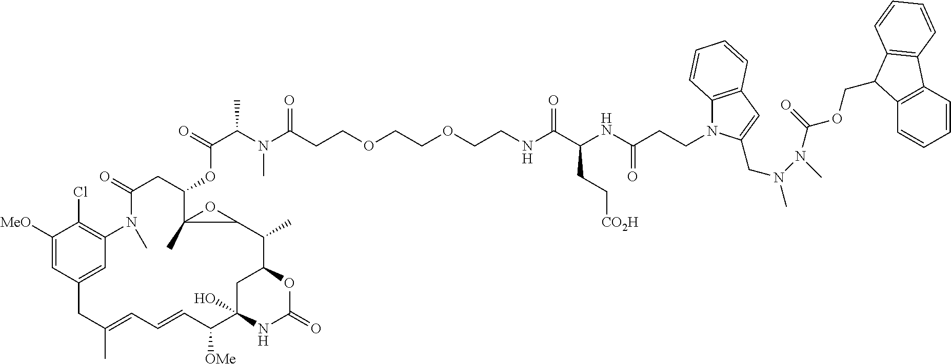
C12=C(C=C(CN(C)N(C(OCC3C4=C(C=CC=C4)C4=C3C=CC=C4)=O)C)N1CCC(NC(C(NCCOCCOCCC(N(C(C(=O)OC1CC(=O)N(C)C3=C(Cl)C([MeO])=CC(=C3)CC(C)=CC=CC([OMe])C3(O)NC(=O)OC(C3)C(C)C3C1(C)O3)C)C)=O)=O)CC[CO2H])=O)C=CC=C2
